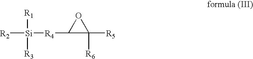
[R2][Si]([R1])([R3])[R4]C1C([R5])([R6])O1
